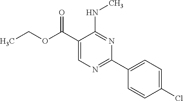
CCOC(C1=CN=C(C2=CC=C(Cl)C=C2)N=C1NC)=O
